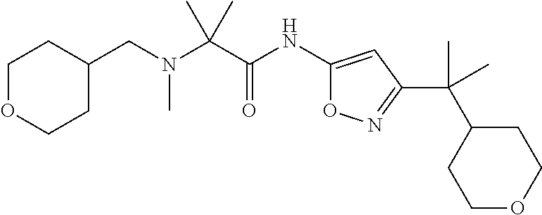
C(N(CC1CCOCC1)C)(C)(C)C(=O)NC1=CC(C(C2CCOCC2)(C)C)=NO1
